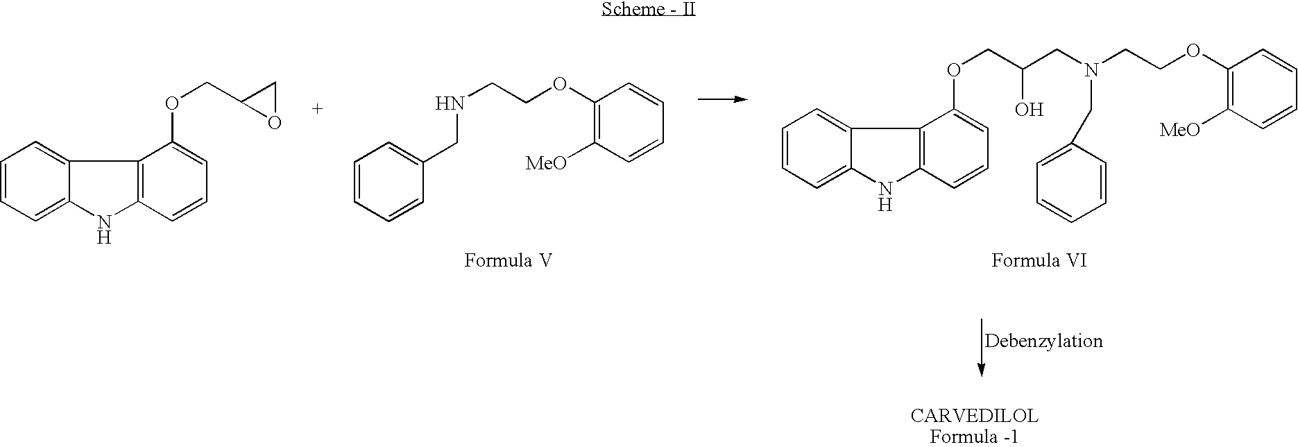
C1=CC=C2C(=C1)C1=C(N2)C=CC=C1OCC(CN(CC1=CC=CC=C1)CCOC1=C([MeO])C=CC=C1)O.C1=CC=CC(CNCCOC2=C([MeO])C=CC=C2)=C1.C1=CC=C2C(=C1)C1=C(N2)C=CC=C1OCC1OC1
